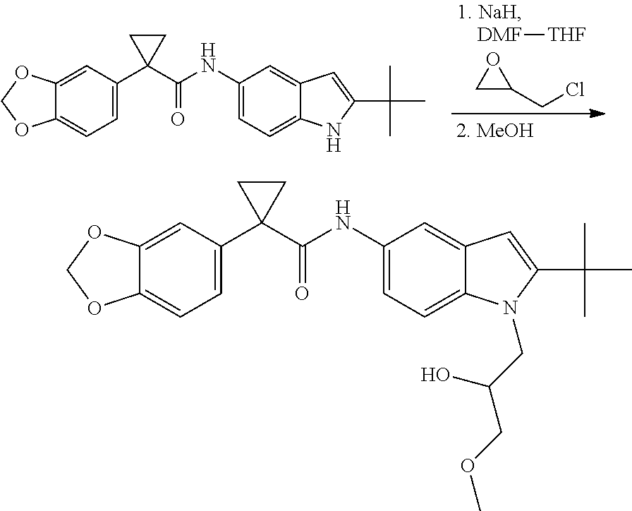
[DMF][THF].C1C(CCl)O1.C12=CC(C3(C(NC4=CC=C5C(=C4)C=C(C(C)(C)C)N5)=O)CC3)=CC=C1OCO2.C12=CC(C3(C(NC4=CC=C5C(=C4)C=C(C(C)(C)C)N5CC(COC)O)=O)CC3)=CC=C1OCO2
